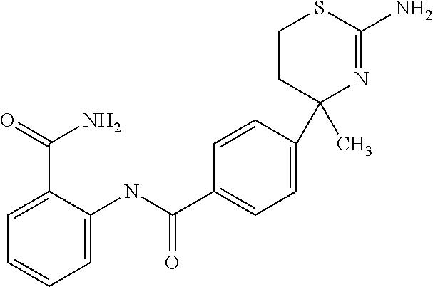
C1=CC(C2(C)N=C(N)SCC2)=CC=C1C(NC1=CC=CC=C1C(=O)N)=O
